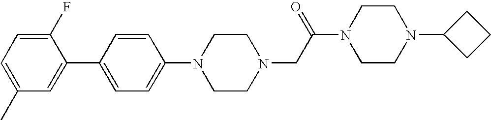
C1(F)=CC=C(C)C=C1C1=CC=C(N2CCN(CC(N3CCN(C4CCC4)CC3)=O)CC2)C=C1
